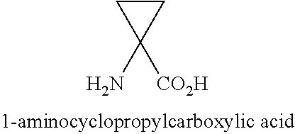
C1C(N)([CO2H])C1
